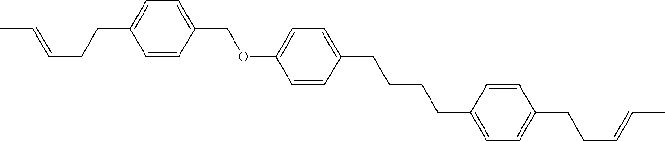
C1=CC(COC2=CC=C(CCCCC3=CC=C(CCC=CC)C=C3)C=C2)=CC=C1CCC=CC
